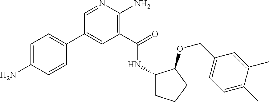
C1(C2=CC=C(N)C=C2)=CC(C(=O)NC2CCCC2OCC2=CC=C(C)C(C)=C2)=C(N)N=C1
